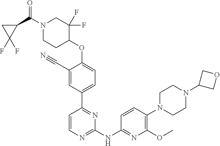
N1(C(C2CC2(F)F)=O)CCC(OC2=CC=C(C3=NC(NC4=NC(OC)=C(N5CCN(C6COC6)CC5)C=C4)=NC=C3)C=C2C#N)C(F)(F)C1
